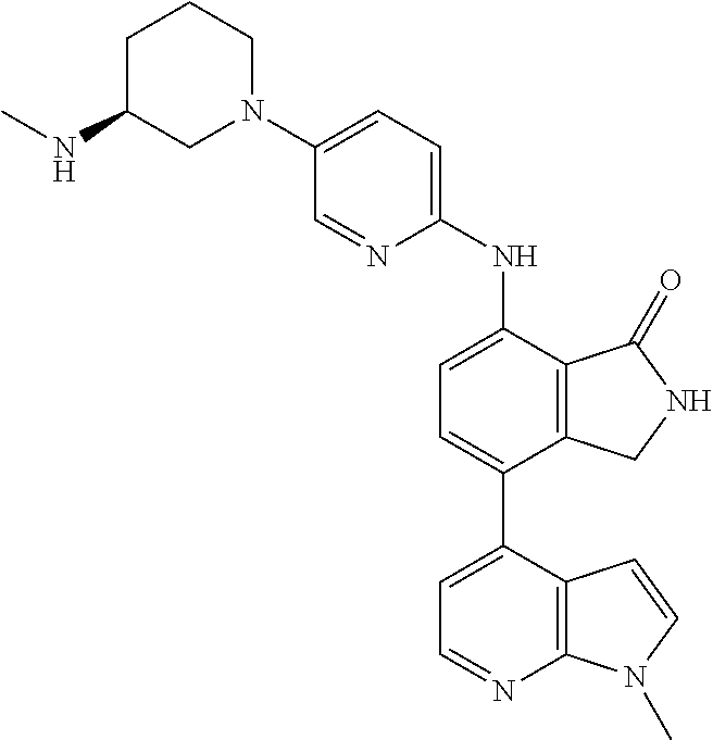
C1(N2CCCC(NC)C2)=CC=C(NC2=CC=C(C3=CC=NC4=C3C=CN4C)C3=C2C(=O)NC3)N=C1
